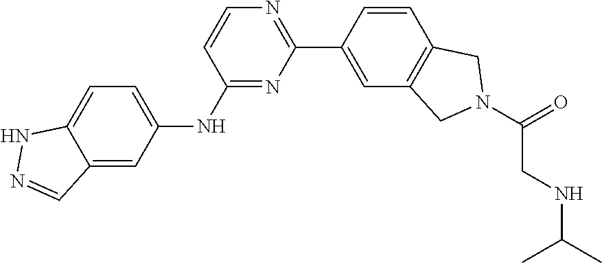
C12=CC=C(NC3=NC(C4=CC5=C(C=C4)CN(C(=O)CNC(C)C)C5)=NC=C3)C=C1C=NN2
